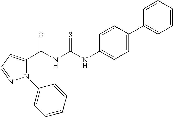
N(C(NC(=O)C1=CC=NN1C1=CC=CC=C1)=S)C1=CC=C(C2=CC=CC=C2)C=C1
